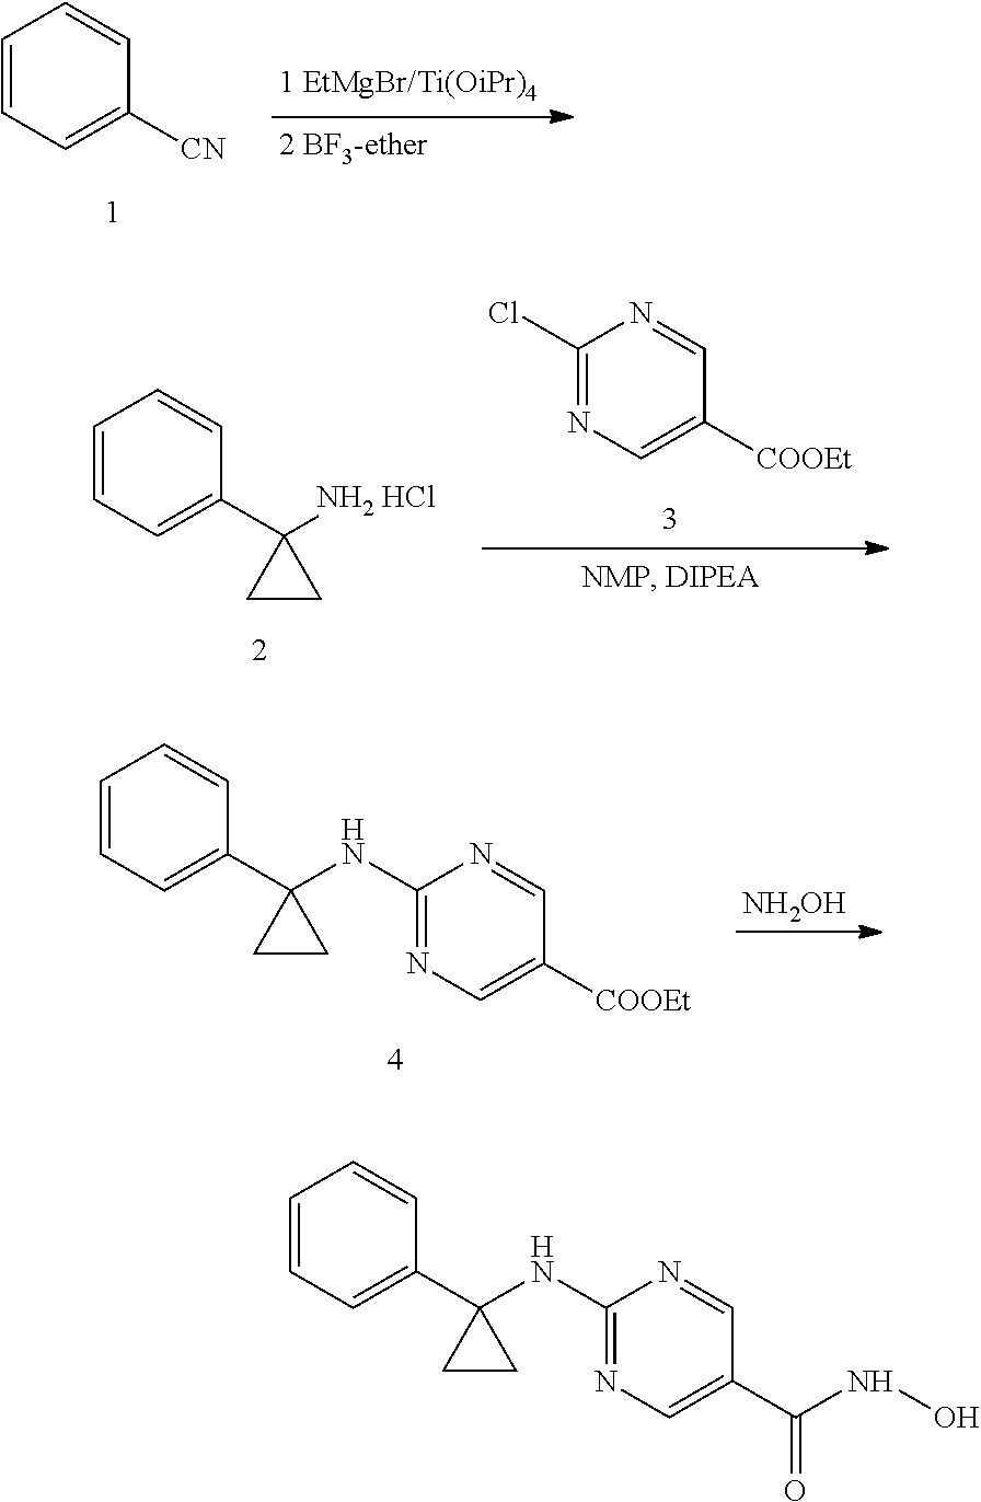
C1=CC=C([CN])C=C1.C1=CC=C(C2([NH2 HCl])CC2)C=C1.ClC1=NC=C([COOEt])C=N1.C1=CC=C(C2(NC3=NC=C([COOEt])C=N3)CC2)C=C1.[NH2OH].C1=CC=C(C2(NC3=NC=C(C(NO)=O)C=N3)CC2)C=C1
